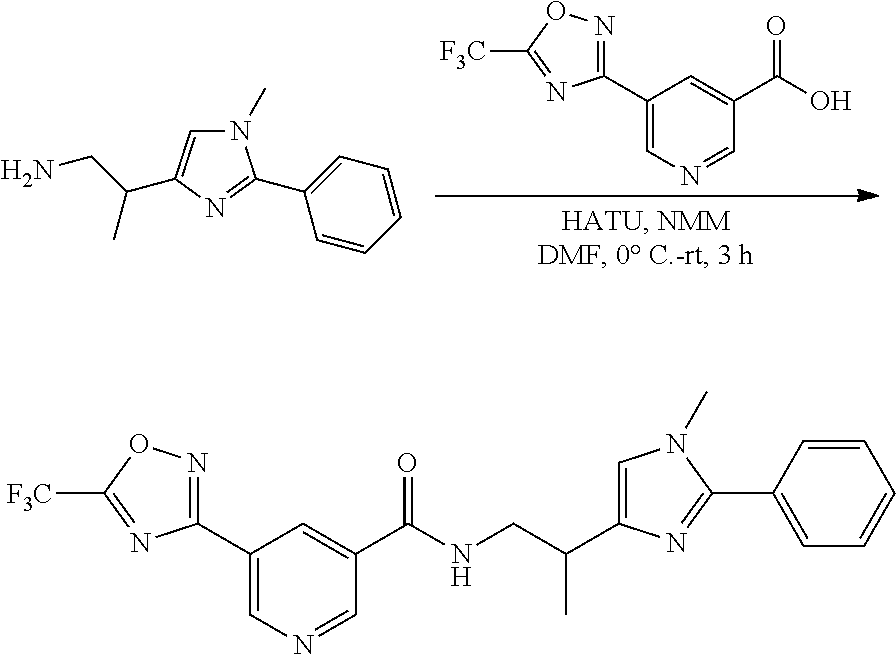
C1(C2=NOC([F3C])=N2)=CN=CC(C(O)=O)=C1.N1(C)C=C(C(CN)C)N=C1C1=CC=CC=C1.C1(C2=NOC([F3C])=N2)=CN=CC(C(NCC(C2=CN(C)C(C3=CC=CC=C3)=N2)C)=O)=C1
